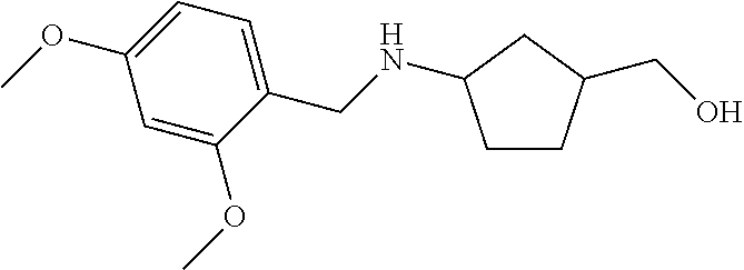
C1CC(CO)CC1NCC1=CC=C(OC)C=C1OC
